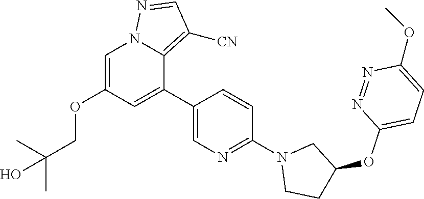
C1=C(OCC(O)(C)C)C=C(C2=CN=C(N3CC(OC4=CC=C(OC)N=N4)CC3)C=C2)C2=C([CN])C=NN12
